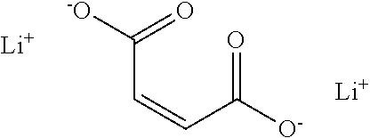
O=C([O-])C=CC([-O])=O.[Li].[Li]
